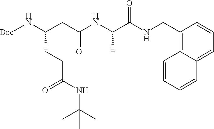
N(C(CC(NC(C(NCC1=C2C(=CC=C1)C=CC=C2)=O)C)=O)CCC(NC(C)(C)C)=O)[Boc]
